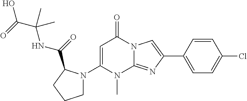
C1(N2CCCC2C(=O)NC(C(=O)O)(C)C)=CC(=O)N2C(=NC(C3=CC=C(Cl)C=C3)=C2)N1C
